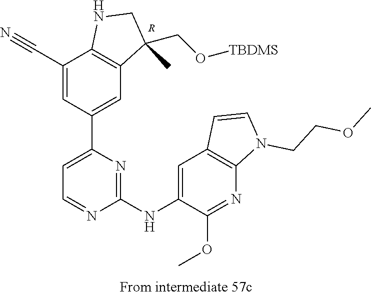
C1(C#N)=CC(C2=CC=NC(NC3=CC4=C(N=C3OC)N(CCOC)C=C4)=N2)=CC2=C1NCC2(CO[TBDMS])C.[R]
